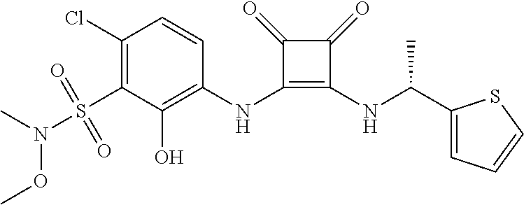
C1(Cl)=C(S(N(C)OC)(=O)=O)C(O)=C(NC2=C(NC(C3=CC=CS3)C)C(=O)C2=O)C=C1
